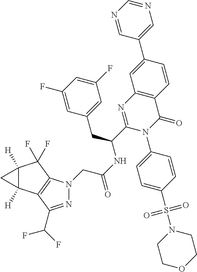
C12([H])C([H])(C3=C(C1(F)F)N(CC(NC(C1=NC4=C(C(=O)N1C1=CC=C(S(N5CCOCC5)(=O)=O)C=C1)C=CC(C1=CN=CN=C1)=C4)CC1=CC(F)=CC(F)=C1)=O)N=C3C(F)F)C2
